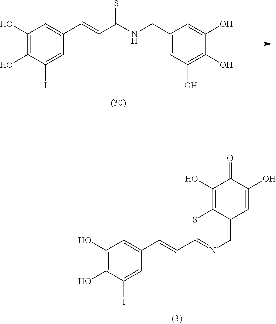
C1(O)=C(O)C(I)=CC(C=CC(NCC2=CC(O)=C(O)C(O)=C2)=S)=C1.C1(O)=C(O)C(I)=CC(C=CC2=NC=C3C(=C(O)C(=O)C(O)=C3)S2)=C1
